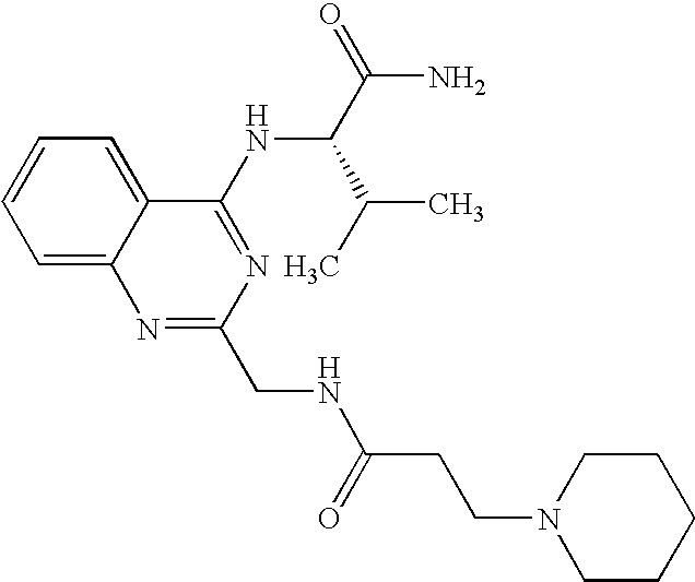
C1=C2C(=CC=C1)C(NC(C(C)C)C(N)=O)=NC(CNC(=O)CCN1CCCCC1)=N2
